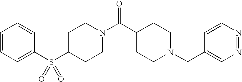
C1(S(C2=CC=CC=C2)(=O)=O)CCN(C(C2CCN(CC3=CN=NC=C3)CC2)=O)CC1
